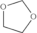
O1CCOC1
